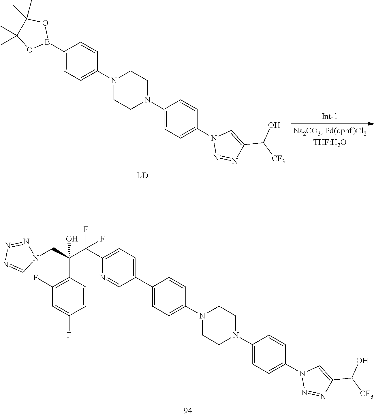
C1(N2CCN(C3=CC=C(C4=CC=C(C(F)(C(C5=C(F)C=C(F)C=C5)(CN5N=NN=C5)O)F)N=C4)C=C3)CC2)=CC=C(N2N=NC(C([CF3])O)=C2)C=C1.C1(N2CCN(C3=CC=C(B4OC(C)(C)C(C)(C)O4)C=C3)CC2)=CC=C(N2N=NC(C([CF3])O)=C2)C=C1
